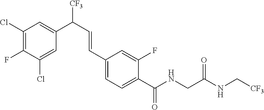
C1(Cl)=C(F)C(Cl)=CC(C(C=CC2=CC=C(C(NCC(NC[CF3])=O)=O)C(F)=C2)[CF3])=C1
